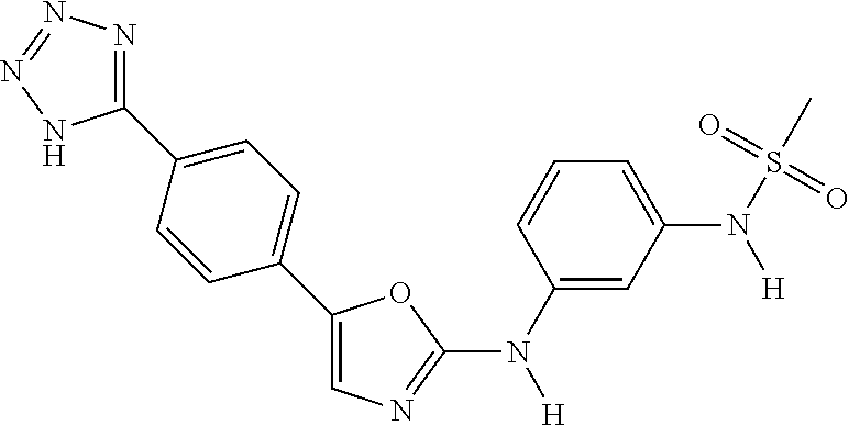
C1(N([H])C2=NC=C(C3=CC=C(C4=NN=NN4)C=C3)O2)=CC(N(S(C)(=O)=O)[H])=CC=C1
